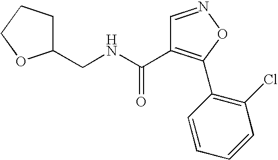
C1(CNC(=O)C2=C(C3=C(Cl)C=CC=C3)ON=C2)CCCO1
